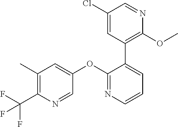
C1(OC2=CC(C)=C(C(F)(F)F)N=C2)=NC=CC=C1C1=C(OC)N=CC(Cl)=C1
